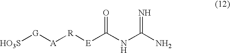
[HO3S][G][A][R][E]C(NC(N)=N)=O
